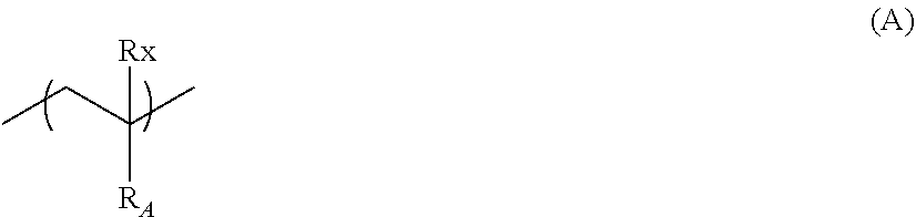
CCC(C)([RA])[Rx]
